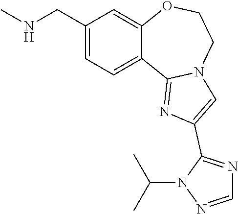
C1(CNC)=CC=C2C(=C1)OCCN1C2=NC(C2=NC=NN2C(C)C)=C1
